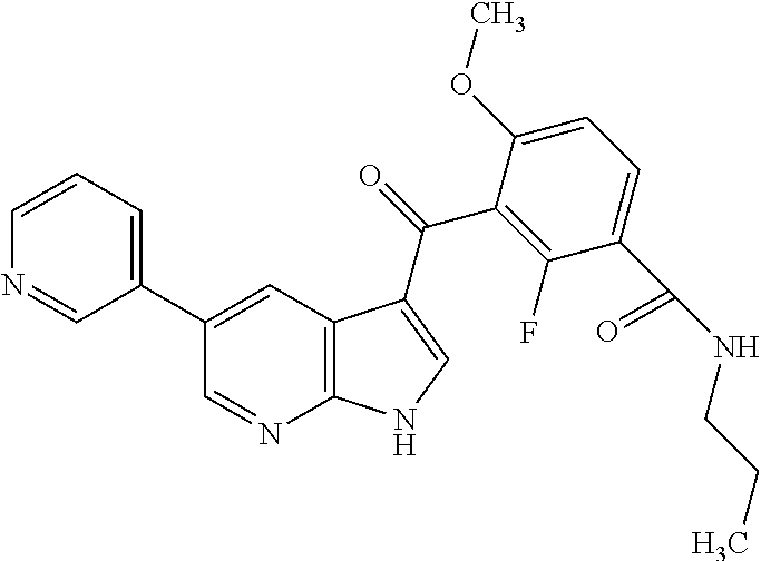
C12=C(C=C(C3=CC=CN=C3)C=N1)C(C(=O)C1=C(F)C(C(NCCC)=O)=CC=C1OC)=CN2
